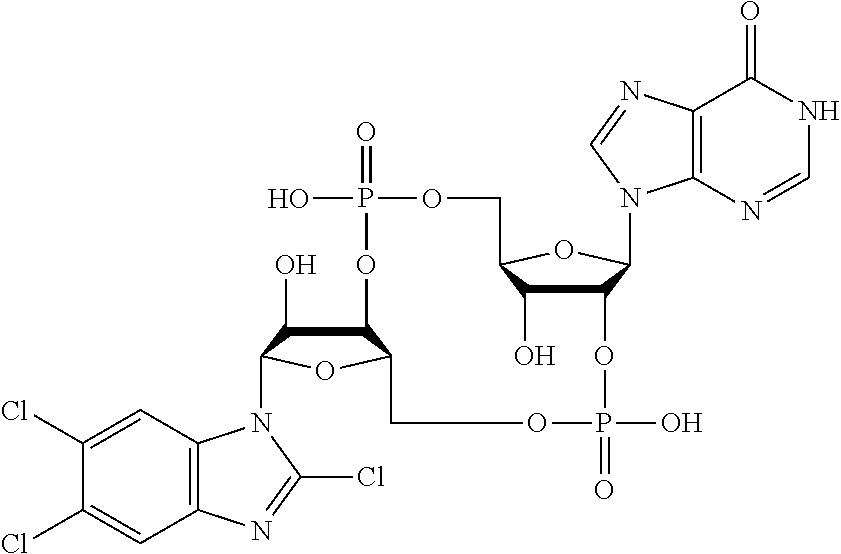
C12C(O)C(N3C4=C(C=C(Cl)C(Cl)=C4)N=C3Cl)OC1COP(=O)(O)OC1C(O)C(OC1N1C3=C(C(=O)NC=N3)N=C1)COP(=O)(O)O2
